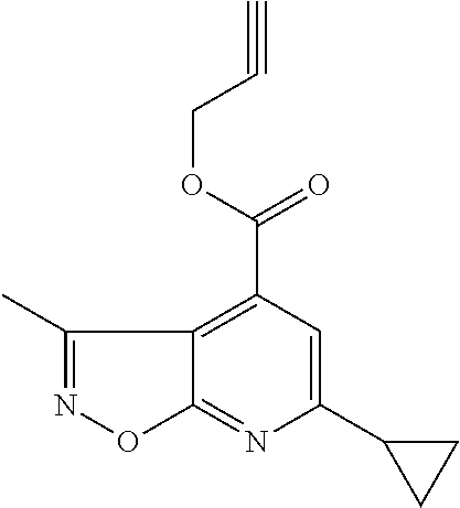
C1(C2CC2)=CC(C(=O)OCC#C)=C2C(=N1)ON=C2C
